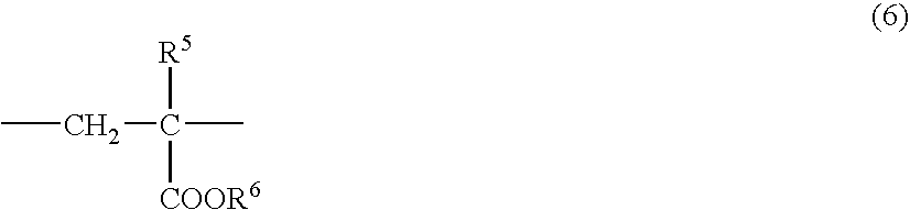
CCC([R5])([COOR6])C
